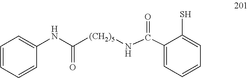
C1=CC=CC(NC([(CH2)5]NC(C2=CC=CC=C2S)=O)=O)=C1
